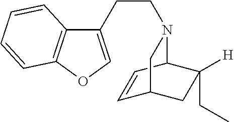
C1(CCN2C3C=CC(CC3([H])CC)C2)=COC2=C1C=CC=C2
